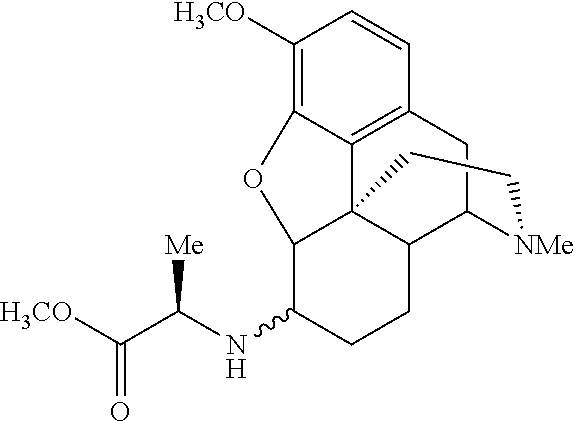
C1([H3CO])=C2C3=C(C=C1)CC1C4C3(C(C(NC(C([H3CO])=O)[Me])CC4)O2)CC[NMe]1
